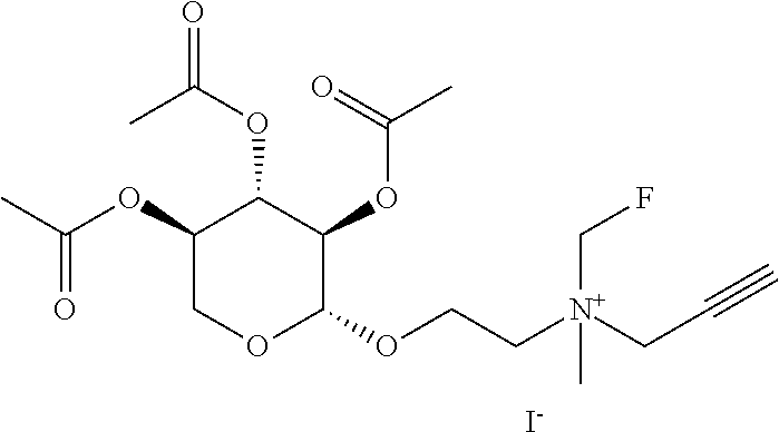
C1C(OC(C)=O)C(OC(=O)C)C(OC(C)=O)C(OCC[N+](CC#C)(C)CF)O1.[I-]
